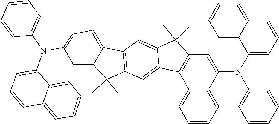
C1=CC=C(N(C2=CC=C3C(=C2)C(C)(C)C2=C3C=C3C(=C2)C2=C(C3(C)C)C=C(N(C3=CC=CC=C3)C3=CC=CC4=CC=CC=C34)C3=CC=CC=C23)C2=CC=CC=C2)C2=CC=CC=C12
